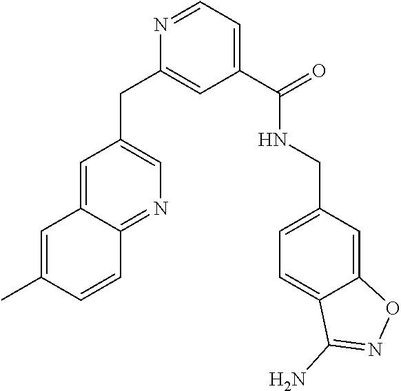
C1=C(C)C=CC2=NC=C(CC3=CC(C(=O)NCC4=CC=C5C(=C4)ON=C5N)=CC=N3)C=C12
